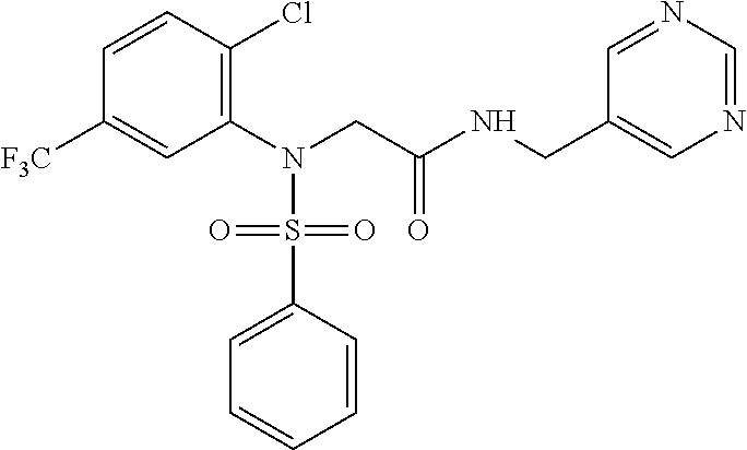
C1(N(CC(NCC2=CN=CN=C2)=O)S(C2=CC=CC=C2)(=O)=O)=C(Cl)C=CC([F3C])=C1
